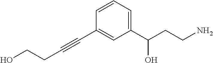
C(C#CC1=CC(C(CCN)O)=CC=C1)CO
